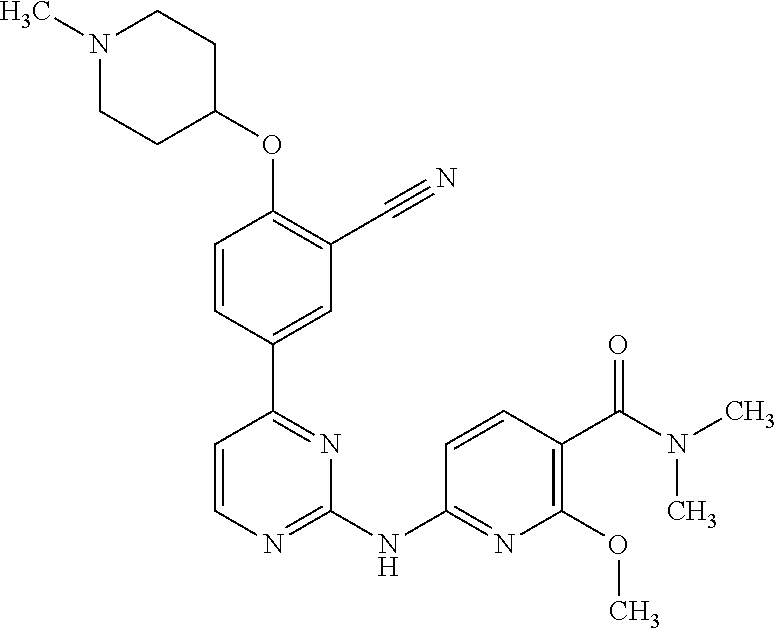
O(C1=C(C#N)C=C(C2=NC(NC3=NC(OC)=C(C(N(C)C)=O)C=C3)=NC=C2)C=C1)C1CCN(C)CC1
